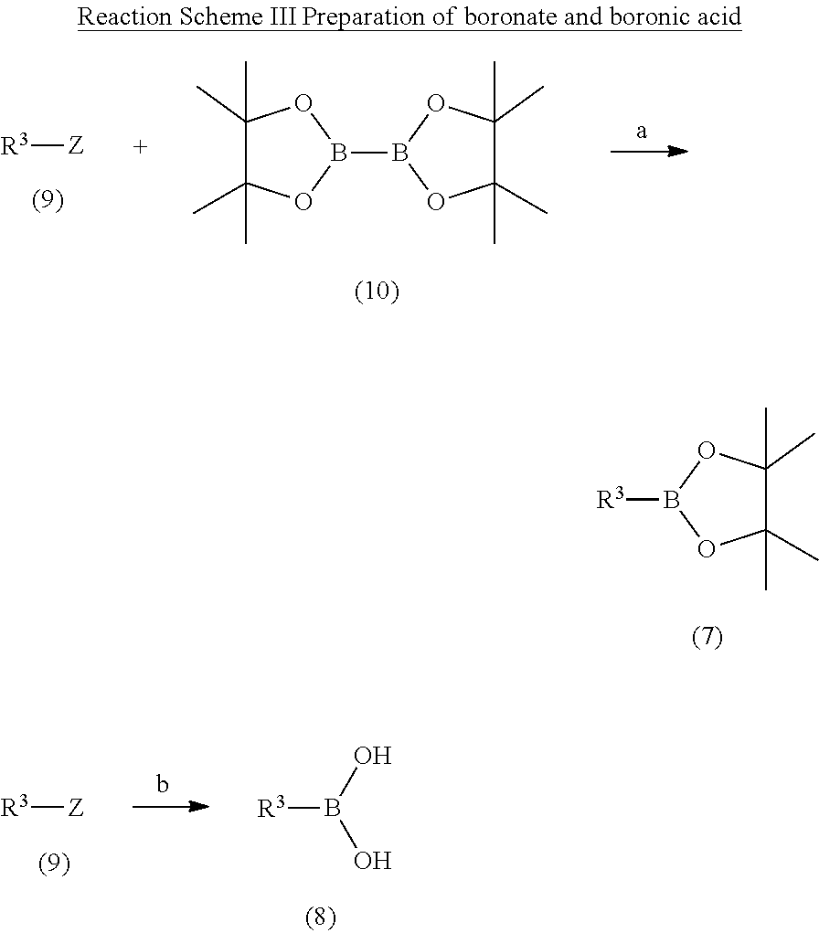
[R3][Z].C1(C)(C)C(C)(C)OB(B2OC(C)(C)C(C)(C)O2)O1.[R3][Z].[R3]B(O)O.C1(C)(C)C(C)(C)OB([R3])O1
